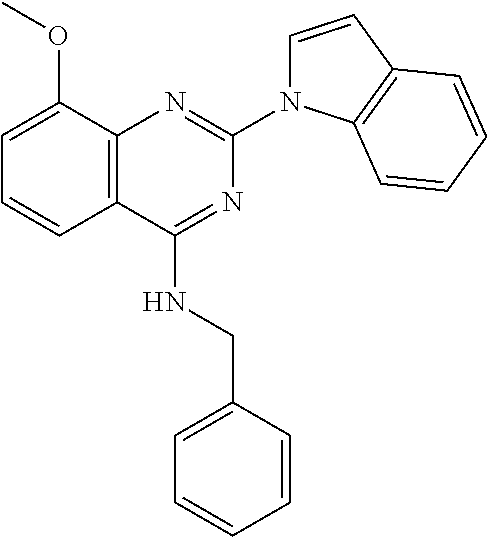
C12=C(C(NCC3=CC=CC=C3)=NC(N3C=CC4=C3C=CC=C4)=N1)C=CC=C2OC
